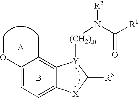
C1(OC)=CC=C2C(=C1C)[Y]([(CH2)m]N(C([R1])=O)[R2])C([R3])[X]2.B.[A]
